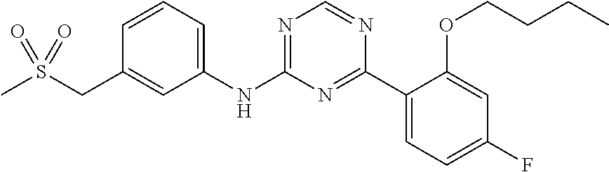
C1(NC2=NC=NC(C3=CC=C(F)C=C3OCCCC)=N2)=CC=CC(CS(C)(=O)=O)=C1
